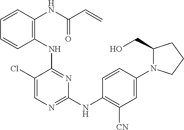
N(C1=NC(NC2=C([CN])C=C(N3C(CO)CCC3)C=C2)=NC=C1Cl)C1=C(NC(C=C)=O)C=CC=C1
